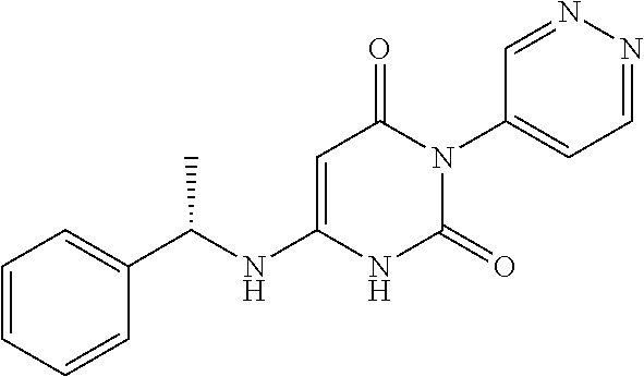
C1=CC=CC(C(NC2=CC(=O)N(C3=CC=NN=C3)C(=O)N2)C)=C1
